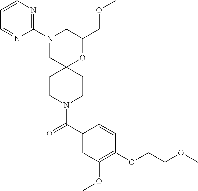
C1(COC)OC2(CN(C3=NC=CC=N3)C1)CCN(C(C1=CC(OC)=C(OCCOC)C=C1)=O)CC2
